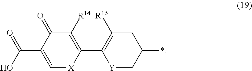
C1=C(C(=O)O)C(=O)C([R14])=C(C2=C([R15])CC(*)C[Y]2)[X]1
